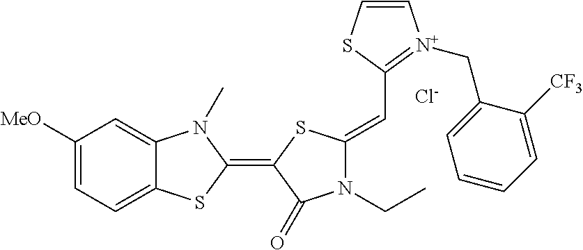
[Cl-].C1([MeO])=CC=C2C(=C1)N(C)C(=C1C(=O)N(CC)C(=CC3=[N+](CC4=CC=CC=C4[CF3])C=CS3)S1)S2
